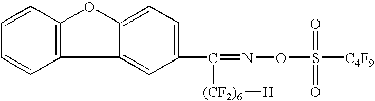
C1=CC2=C(C=C1)C1=CC(C([(CF2)6][H])=NOS(=O)(=O)[C4F9])=CC=C1O2
